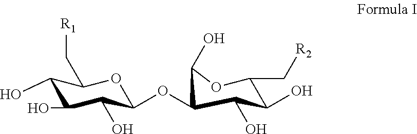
C1(O)C(O)C(O)C(OC2C(O)OC(C[R2])C(O)C2O)OC1C[R1]
